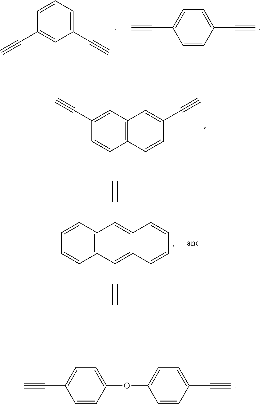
C1(C#C)=CC(C#C)=CC=C1.C1=CC(C#C)=CC=C1C#C.C1(C#C)=CC2=C(C=C1)C=CC(C#C)=C2.C1=CC2=C(C=C1)C(C#C)=C1C(=C2C#C)C=CC=C1.C1=CC(OC2=CC=C(C#C)C=C2)=CC=C1C#C
